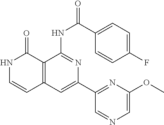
O=C(C1=CC=C(F)C=C1)NC1=NC(C2=NC(OC)=CN=C2)=CC2=C1C(=O)NC=C2
